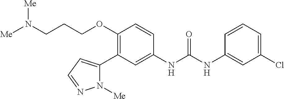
C1(OCCCN([Me])[Me])=C(C2=CC=NN2[Me])C=C(NC(=O)NC2=CC(Cl)=CC=C2)C=C1
